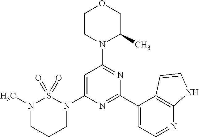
C1=C(N2CCCN(C)S2(=O)=O)N=C(C2=CC=NC3=C2C=CN3)N=C1N1C(C)COCC1
